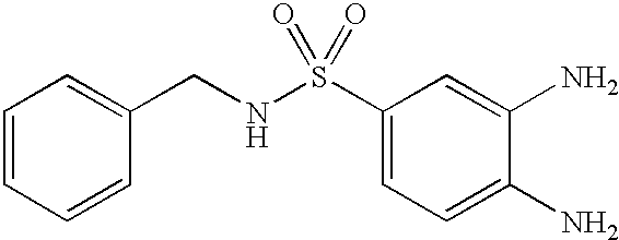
C1=CC=CC(CNS(C2=CC=C(N)C(N)=C2)(=O)=O)=C1
